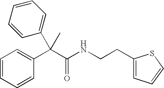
C1=CC=CC(C(C)(C(=O)NCCC2=CC=CS2)C2=CC=CC=C2)=C1
